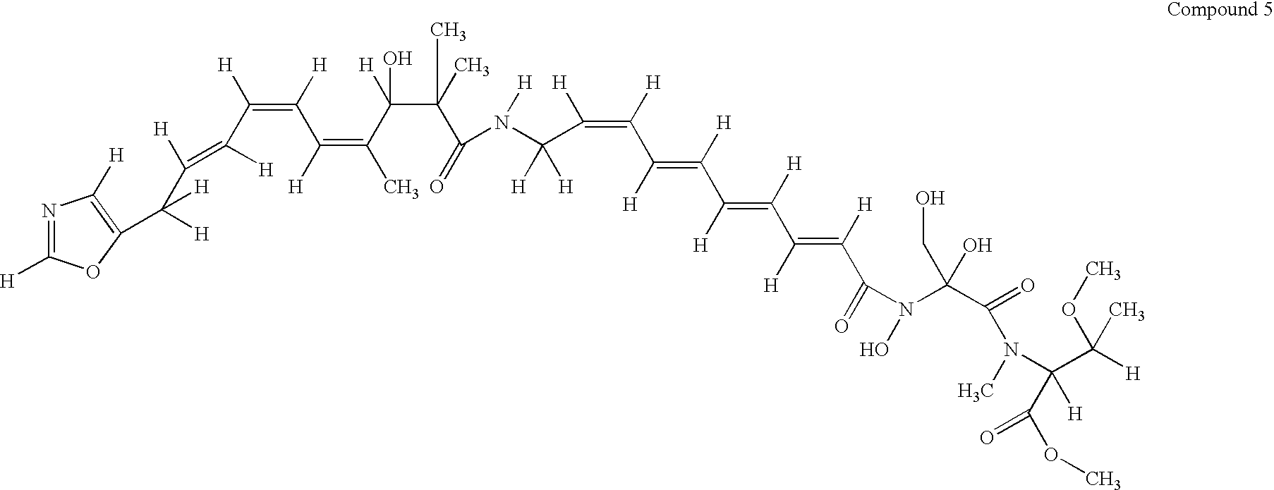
N1=C([H])OC(C([H])(C([H])=C([H])C(=C(C(=C(C)C(C(C(=O)N(C(C(=C(C(=C(C(=C(C(=C(C(=O)N(O)C(C(=O)N(C)C(C([H])(OC)C)([H])C(OC)=O)(CO)O)[H])[H])[H])[H])[H])[H])[H])[H])([H])[H])[H])(C)C)([H])O)[H])[H])[H])[H])=C1[H]
